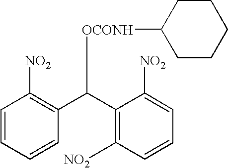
C1([NO2])=C(C(C2=C([NO2])C=CC=C2)[OCONH]C2CCCCC2)C([NO2])=CC=C1
